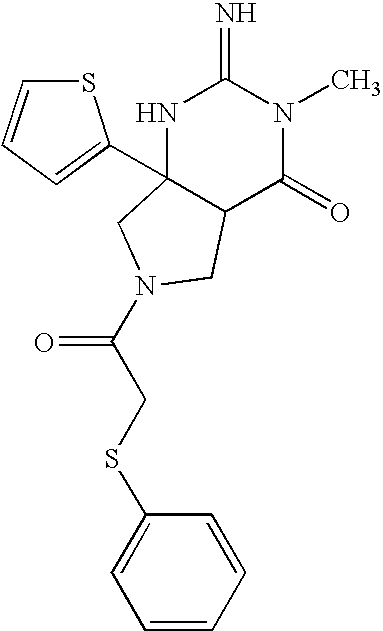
C(=O)(N1CC2(C3=CC=CS3)NC(=N)N(C)C(=O)C2C1)CSC1=CC=CC=C1
